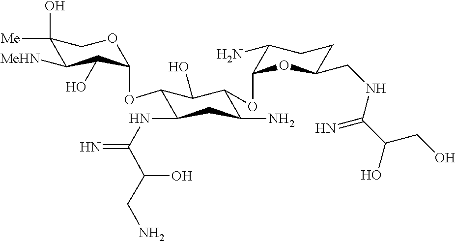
C1(O)([Me])C([MeHN])C(O)C(OC2C(NC(=N)C(O)CN)CC(N)C(OC3OC(CNC(C(O)CO)=N)CCC3N)C2O)OC1
